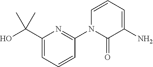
C1(C(O)(C)C)=CC=CC(N2C(=O)C(N)=CC=C2)=N1
